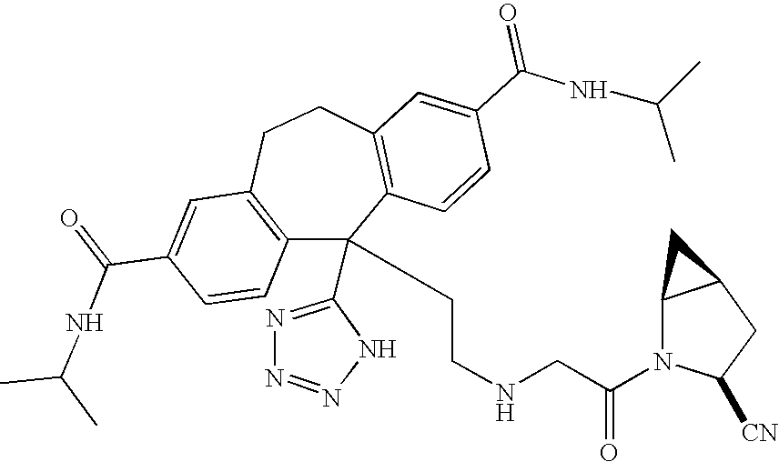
C1(C(=O)NC(C)C)=CC2=C(C=C1)C(C1=NN=NN1)(CCNCC(N1C([CN])CC3C1C3)=O)C1=C(CC2)C=C(C(NC(C)C)=O)C=C1
